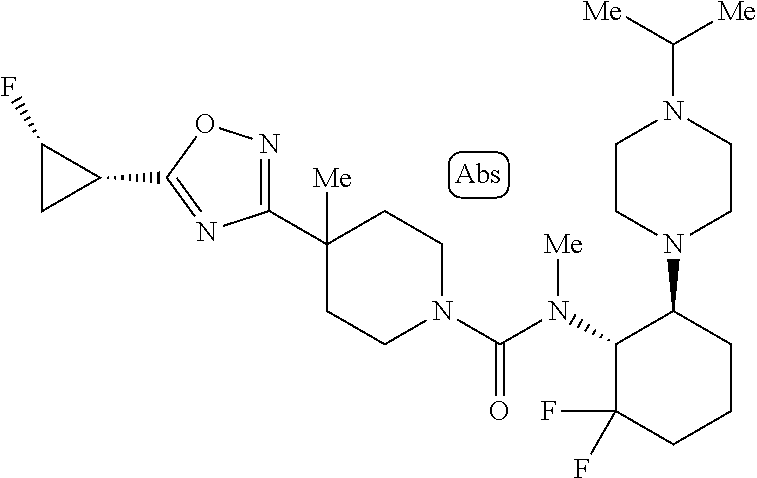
C1(C2([Me])CCN(C(N(C3C(F)(F)CCCC3N3CCN(C([Me])[Me])CC3)[Me])=O)CC2)=NOC(C2CC2F)=N1
